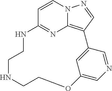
C1=CN2C3=C(C=N2)C2=CC(=CN=C2)OCCNCCNC1=N3
